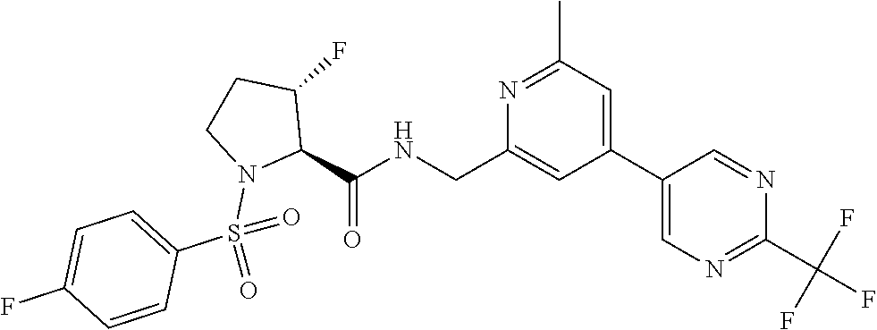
C(C1=CC(C2=CN=C(C(F)(F)F)N=C2)=CC(C)=N1)NC(C1C(F)CCN1S(=O)(C1=CC=C(F)C=C1)=O)=O
